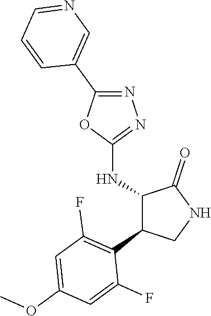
C1(NC2C(C3=C(F)C=C(OC)C=C3F)CNC2=O)=NN=C(C2=CN=CC=C2)O1
